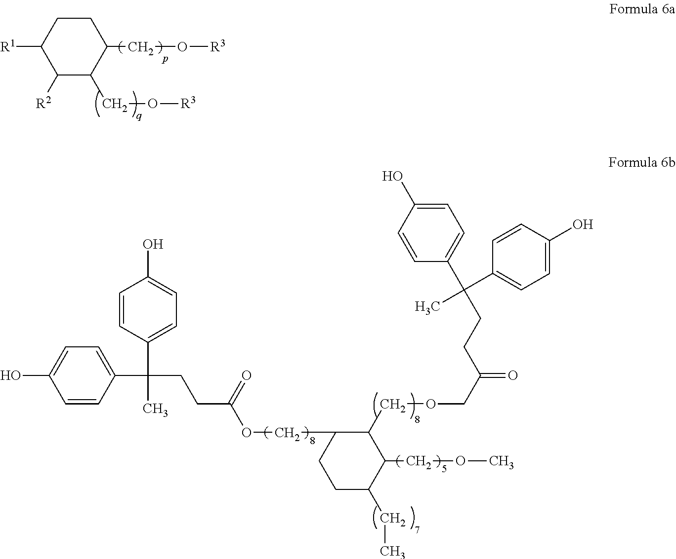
C1CC([R1])C([R2])C(CO[R3])C1CO[R3].C1(CC)CCC(COC(CCC(C2=CC=C(O)C=C2)(C2=CC=C(O)C=C2)C)=O)C(COCC(=O)CCC(C2=CC=C(O)C=C2)(C2=CC=C(O)C=C2)C)C1COC
